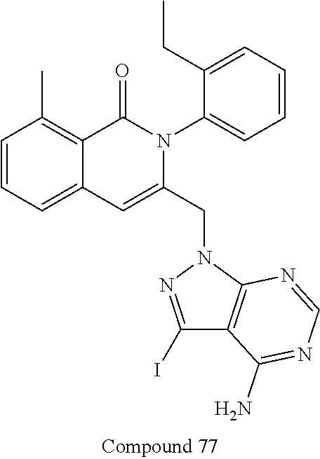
C1=CC=C2C(=C1C)C(=O)N(C1=CC=CC=C1CC)C(CN1N=C(I)C3=C1N=CN=C3N)=C2
